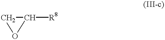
C1([R8])CO1
